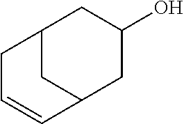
C12CC(CC(O)C1)C=CC2
